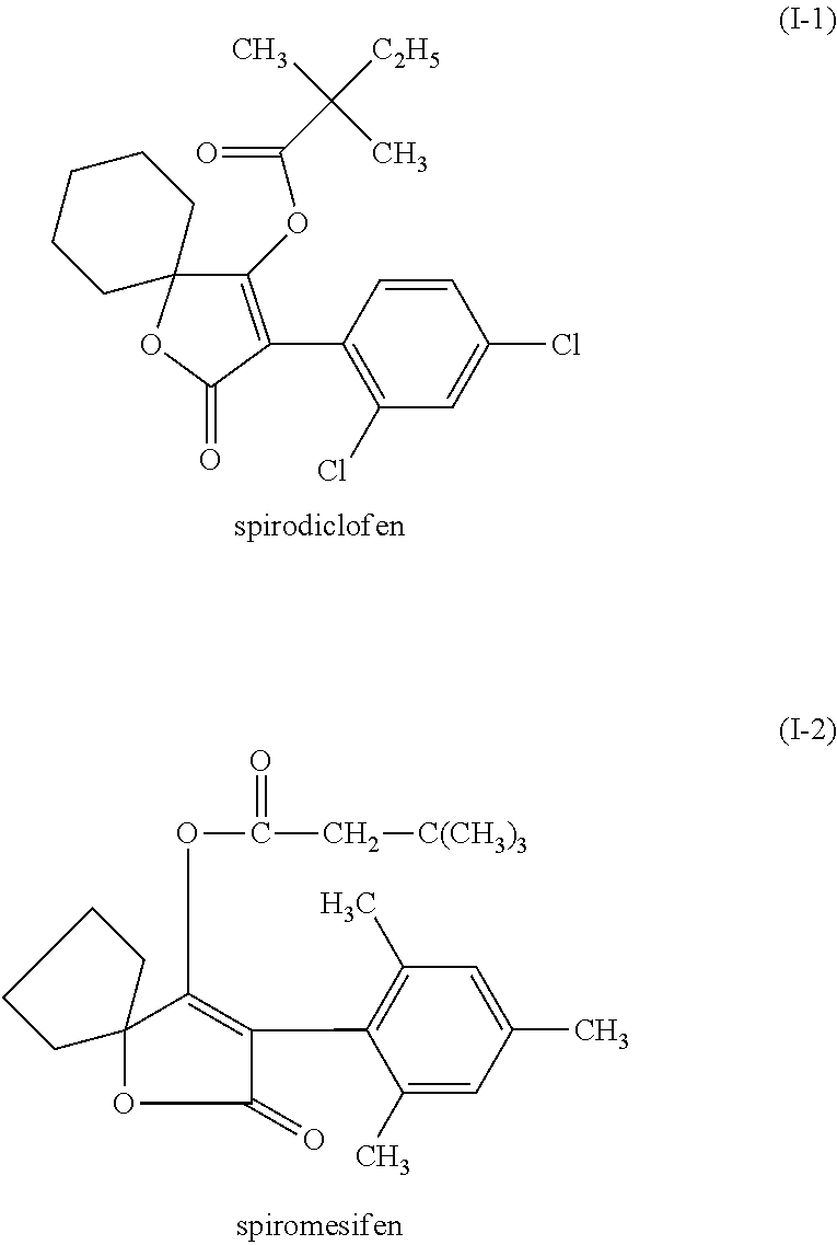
C1(OC(=O)C(C)([C2H5])C)=C(C2=C(Cl)C=C(Cl)C=C2)C(=O)OC12CCCCC2.C1(C2=C(OC(C[C(CH3)3])=O)C3(OC2=O)CCCC3)=C(C)C=C(C)C=C1C
